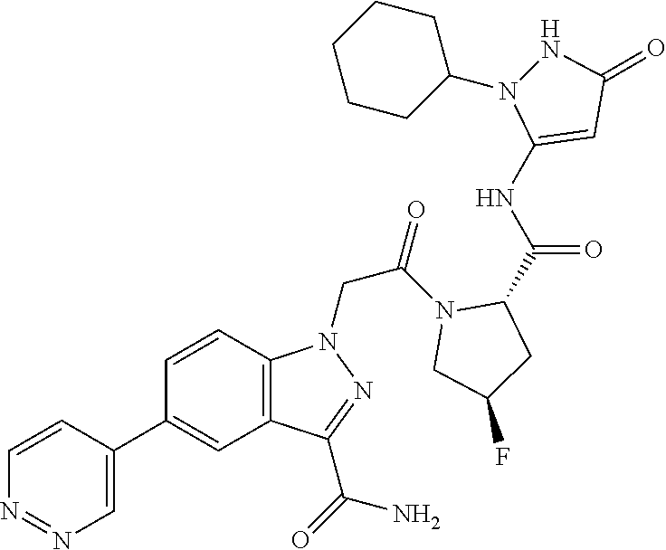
C12=C(C=CC(C3=CN=NC=C3)=C1)N(CC(=O)N1C(C(NC3=CC(=O)NN3C3CCCCC3)=O)CC(F)C1)N=C2C(=O)N
